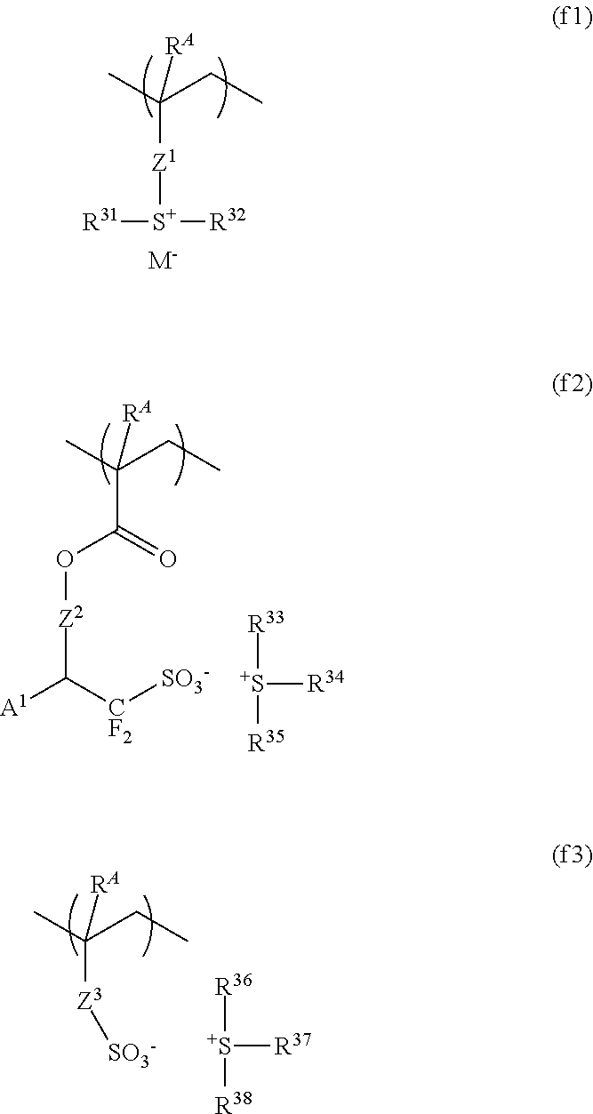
C(CC)(C)([RA])[Z1][S+]([R31])[R32].[M-].C(CC)(C)([RA])C(=O)O[Z2]C([A1])[CF2][SO3-].[R33][S+]([R34])[R35].C(CC)(C)([RA])[Z3][SO3-].[R36][S+]([R37])[R38]
